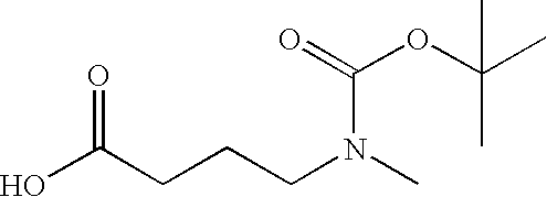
OC(CCCN(C)C(=O)OC(C)(C)C)=O
